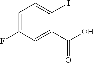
IC1=CC=C(F)C=C1C(O)=O
